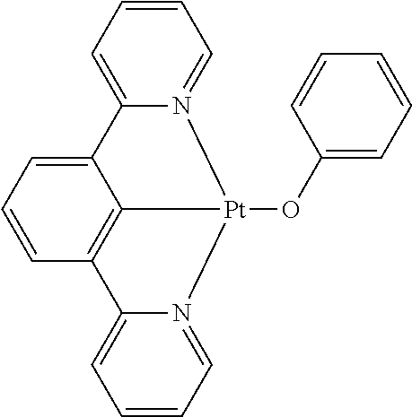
C12=CC=CC3=C1C[Pt](OC1=CC=CC=C1)(N1=CC=CC=C21)N1=CC=CC=C31
